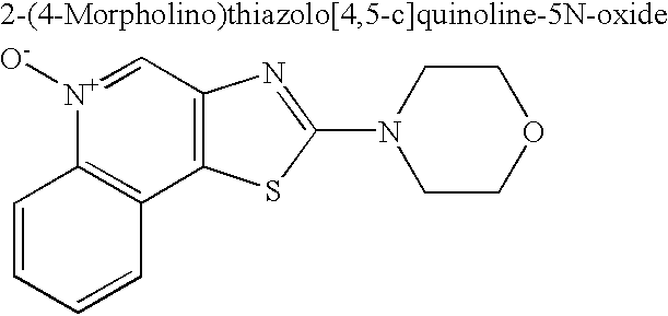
C1=CC=CC2=C1[N+]([O-])=CC1=C2SC(N2CCOCC2)=N1
